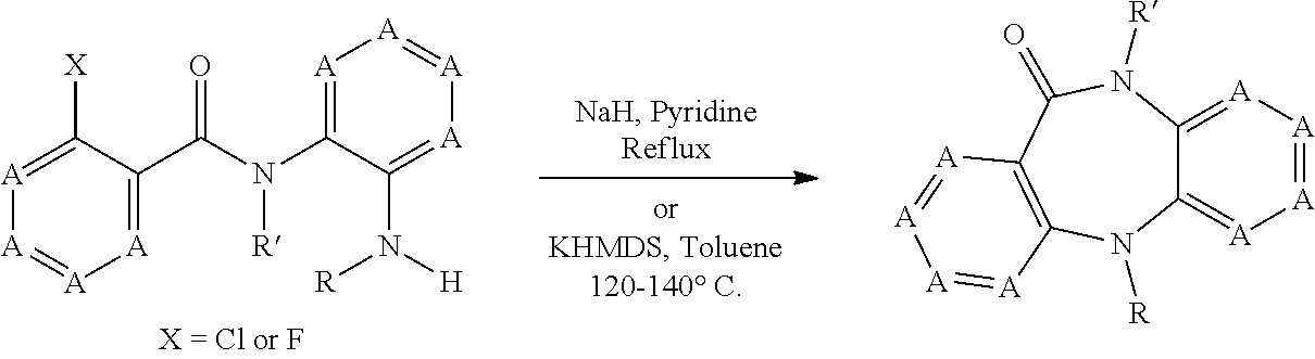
[A]1=C([X])C(C(N(C2=[A][A]=[A][A]=C2N([R])[H])[R])=O)=[A][A]=[A]1.C12=[A][A]=[A][A]=C1N([R])C(=O)C1=C(N2[R])[A]=[A][A]=[A]1
